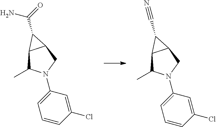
C12C(C)N(C3=CC=CC(Cl)=C3)CC1C2C#N.C12C(C)N(C3=CC=CC(Cl)=C3)CC1C2C(=O)N
